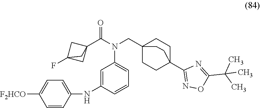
[F2HCO]C1=CC=C(NC2=CC(N(C(C34CC(F)(C3)C4)=O)CC34CCC(C5=NOC(C(C)(C)C)=N5)(CC3)CC4)=CC=C2)C=C1
